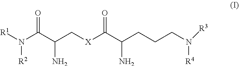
[R1]N(C(C(C[X]C(C(CCCN([R3])[R4])N)=O)N)=O)[R2]
